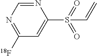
N1=CN=C([18F])C=C1S(C=C)(=O)=O
